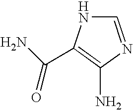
NC(C1=C(N)N=CN1)=O
